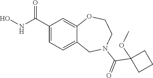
C1(C(NO)=O)=CC=C2C(=C1)OCCN(C(=O)C1(OC)CCC1)C2
